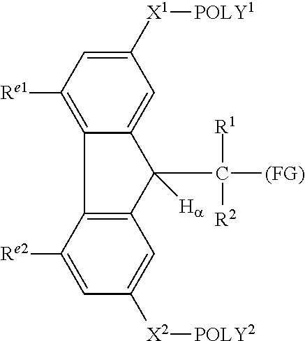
C12=C([Re1])C=C([X1][POLY1])C=C1C(C([(FG)])([R2])[R1])([Ha])C1=C2C([Re2])=CC([X2][POLY2])=C1
